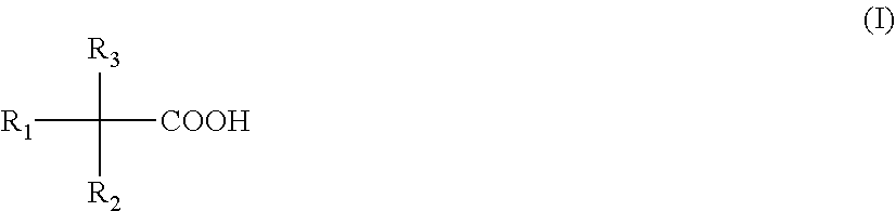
C([COOH])([R3])([R1])[R2]
